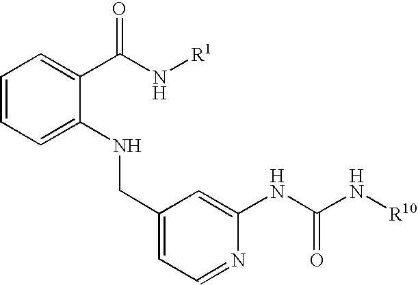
C1=CC=C(NCC2=CC=NC(NC(N[R10])=O)=C2)C(C(N[R1])=O)=C1
